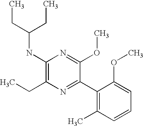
C1(NC(CC)CC)=C(CC)N=C(C2=C(C)C=CC=C2OC)C(OC)=N1
